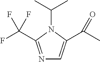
N1=C(C(F)(F)F)N(C(C)C)C(C(C)=O)=C1
